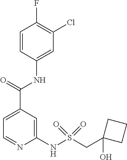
C1=C(C(=O)NC2=CC(Cl)=C(F)C=C2)C=C(NS(CC2(O)CCC2)(=O)=O)N=C1
